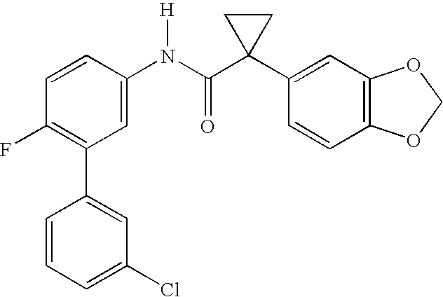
C1(N(C(C2(C3=CC4=C(C=C3)OCO4)CC2)=O)[H])=CC(C2=CC(Cl)=CC=C2)=C(F)C=C1
